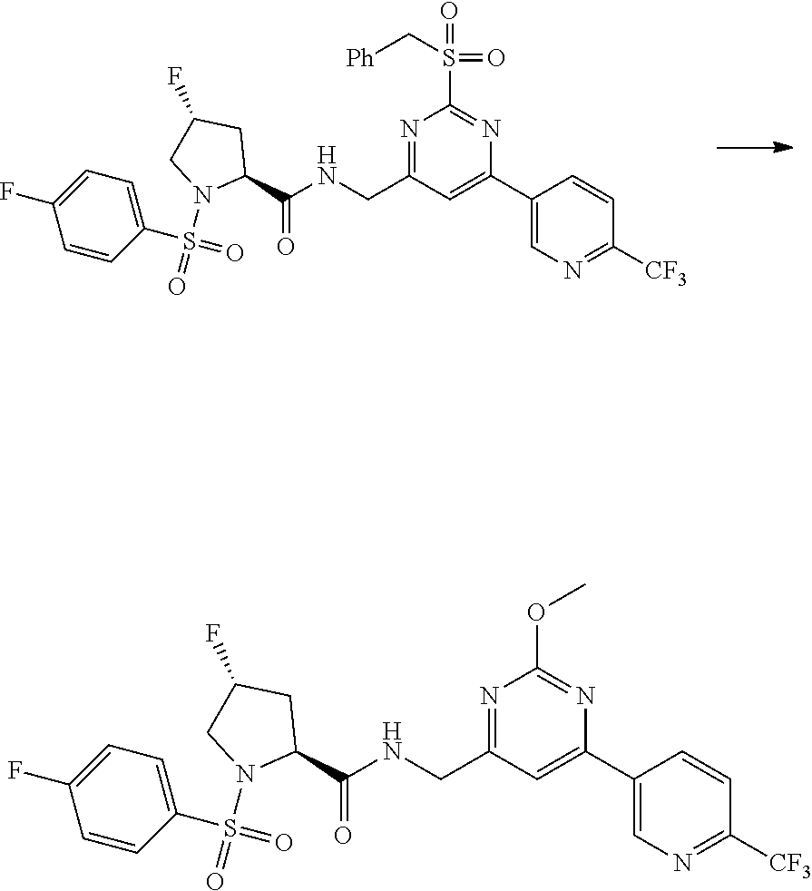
C1(C2=CC(CNC(C3CC(F)CN3S(=O)(C3=CC=C(F)C=C3)=O)=O)=NC(S(=O)(=O)C[Ph])=N2)=CN=C([CF3])C=C1.C1(C2=CC(CNC(C3CC(F)CN3S(=O)(C3=CC=C(F)C=C3)=O)=O)=NC(OC)=N2)=CN=C([CF3])C=C1
